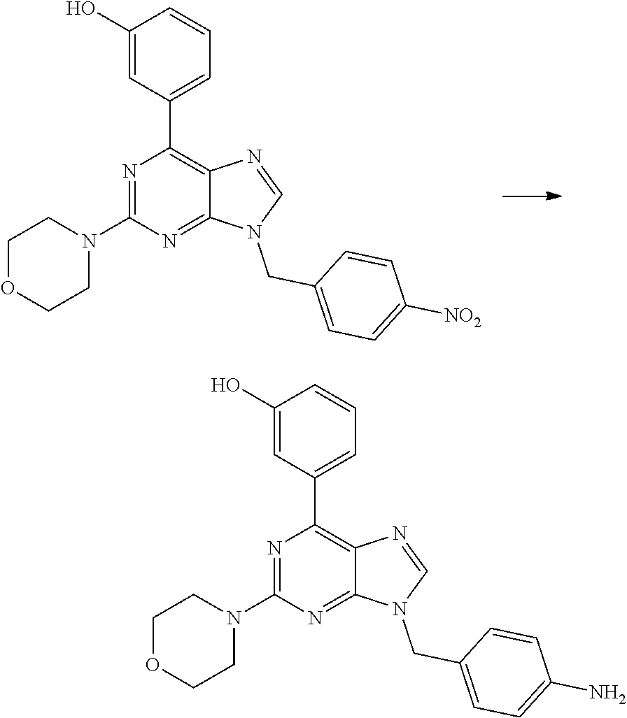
C1OCCN(C2=NC(C3=CC=CC(O)=C3)=C3C(=N2)N(CC2=CC=C([NO2])C=C2)C=N3)C1.C1OCCN(C2=NC(C3=CC=CC(O)=C3)=C3C(=N2)N(CC2=CC=C(N)C=C2)C=N3)C1
